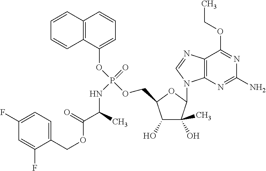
C12=C(N=C(N)N=C1OCC)N(C1C(O)(C)C(O)C(COP(OC3=CC=CC4=C3C=CC=C4)(=O)NC(C)C(=O)OCC3=CC=C(F)C=C3F)O1)C=N2
